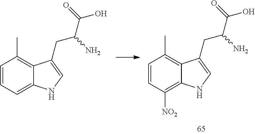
C1=CC([NO2])=C2C(=C1C)C(CC(C(O)=O)N)=CN2.C1=CC=C2C(=C1C)C(CC(C(O)=O)N)=CN2
